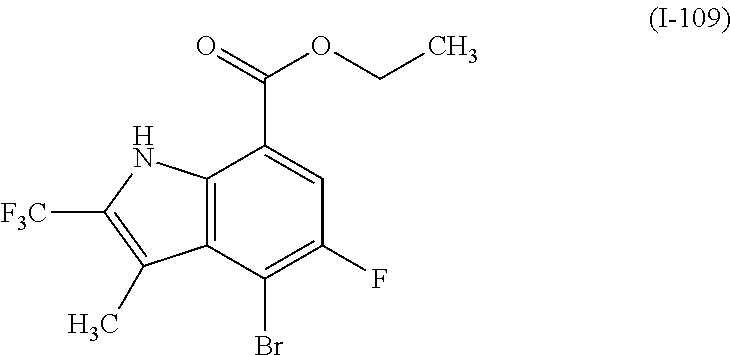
C12=C(C(Br)=C(F)C=C1C(=O)OCC)C(C)=C([F3C])N2
